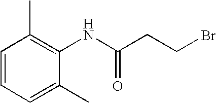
C1=CC=C(C)C(NC(CCBr)=O)=C1C
